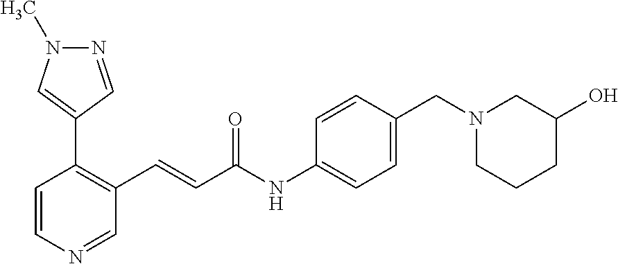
C1=CN=CC(C=CC(=O)NC2=CC=C(CN3CCCC(O)C3)C=C2)=C1C1=CN(C)N=C1
